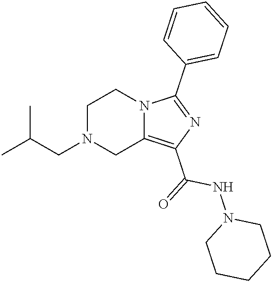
C1N(CC(C)C)CC2=C(C(=O)NN3CCCCC3)N=C(C3=CC=CC=C3)N2C1
